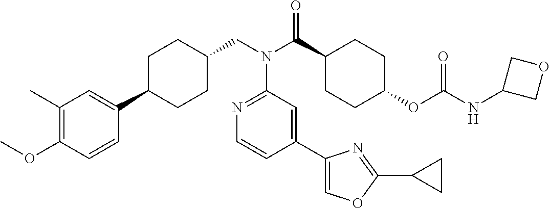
C1(C)=C(OC)C=CC(C2CCC(CN(C(C3CCC(OC(NC4COC4)=O)CC3)=O)C3=NC=CC(C4=COC(C5CC5)=N4)=C3)CC2)=C1
